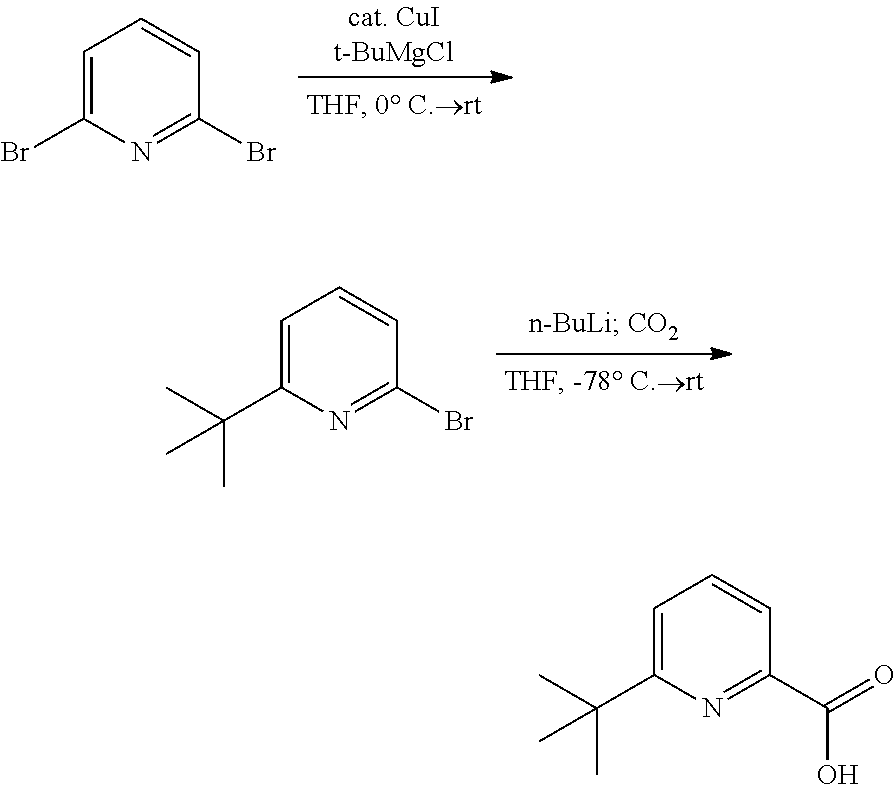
C1=C(Br)N=C(Br)C=C1.C1=C(C(C)(C)C)N=C(Br)C=C1.C1=C(C(C)(C)C)N=C(C(O)=O)C=C1
